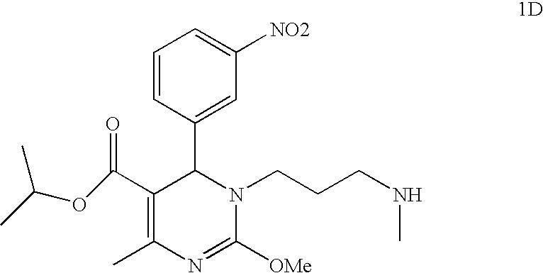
C1(C(OC(C)C)=O)=C(C)N=C([OMe])N(CCCNC)C1C1=CC([NO2])=CC=C1
